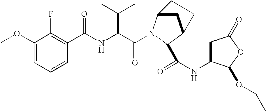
C(C(NC(C1=C(F)C(OC)=CC=C1)=O)C(C)C)(=O)N1C2CC(C1C(=O)NC1CC(=O)OC1OCC)CC2
